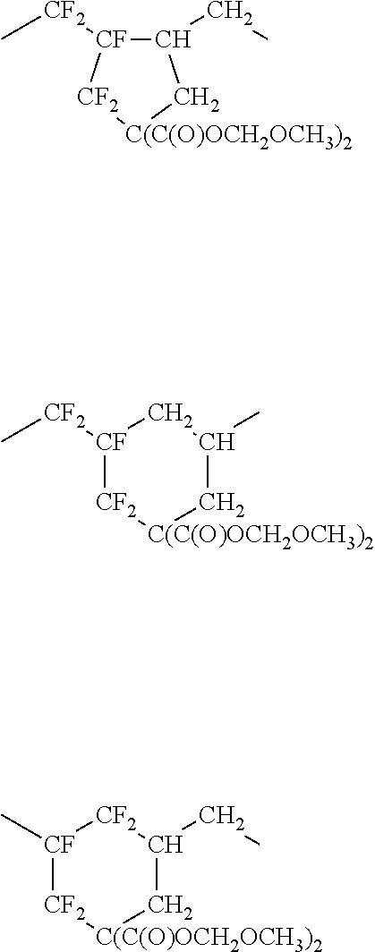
C1(CC)[CF]([CF2]C)[CF2][C(C(O)OCH2OCH3)2]C1.[CF]1([CF2]C)[CF2][C(C(O)OCH2OCH3)2]CC(C)C1.[CF]1(C)[CF2][C(C(O)OCH2OCH3)2]CC(CC)[CF2]1
